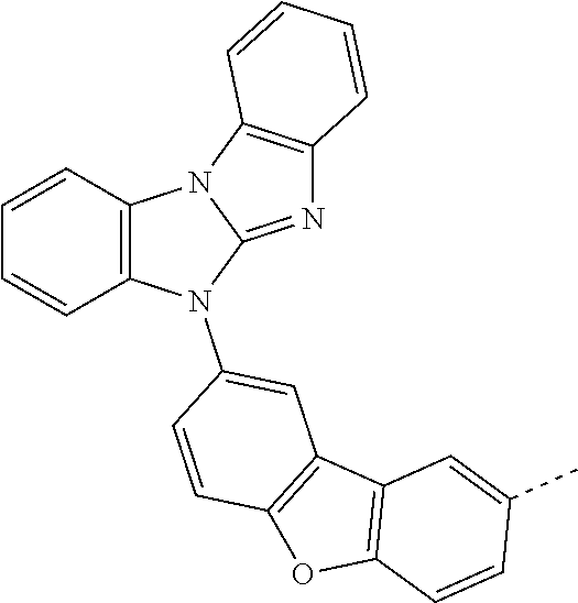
C12=C(C=CC=C1)N1C(=NC3=C1C=CC=C3)N2C1=CC2=C(C=C1)OC1=C2C=C(C)C=C1
